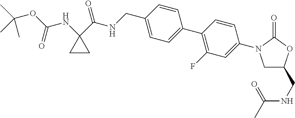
C1C(CNC(C)=O)OC(=O)N1C1=CC(F)=C(C2=CC=C(CNC(C3(NC(OC(C)(C)C)=O)CC3)=O)C=C2)C=C1
